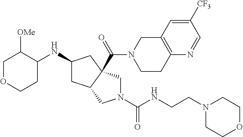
C1OCCC(NC2CC3C(C(=O)N4CCC5=C(C4)C=C([CF3])C=N5)(C2)CN(C(NCCN2CCOCC2)=O)C3)C1[OMe]
